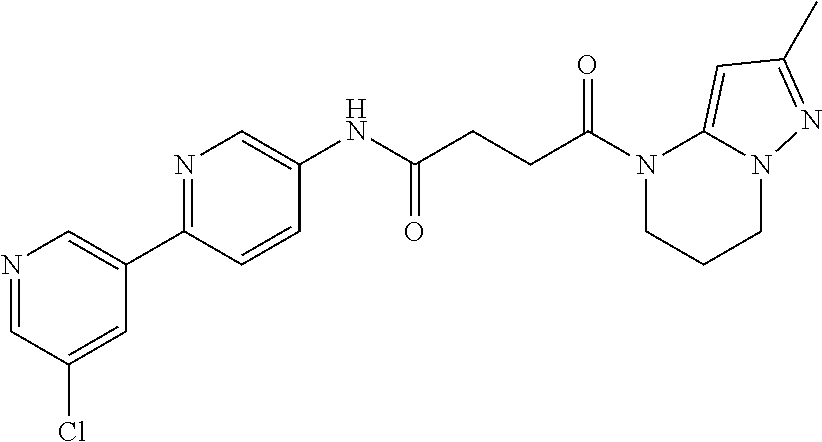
N1(C(CCC(NC2=CN=C(C3=CN=CC(Cl)=C3)C=C2)=O)=O)CCCN2C1=CC(C)=N2
